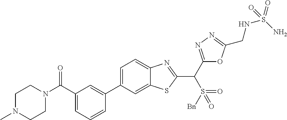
C1=CC=C(C(N2CCN(C)CC2)=O)C=C1C1=CC=C2C(=C1)SC(C(C1=NN=C(CNS(=O)(N)=O)O1)S([Bn])(=O)=O)=N2
